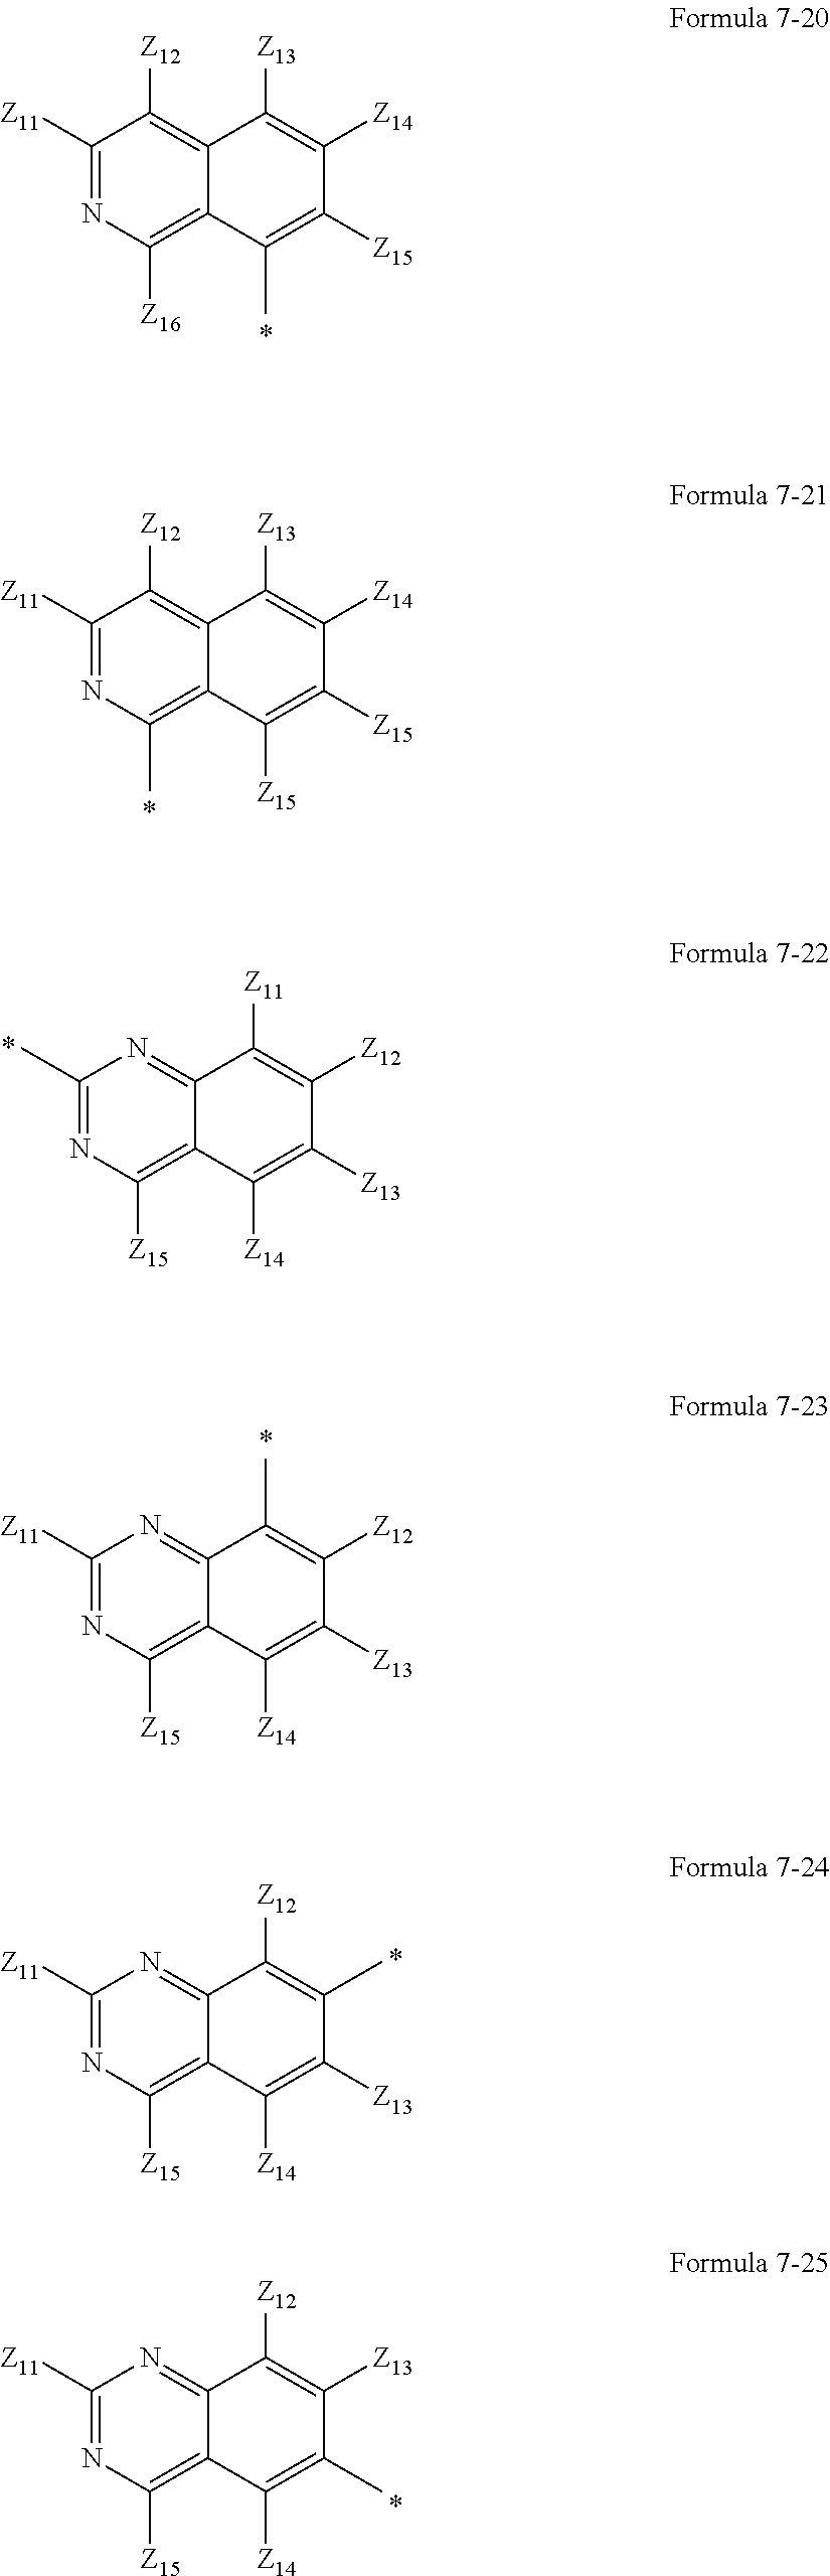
C1([Z11])=NC([Z16])=C2C(=C1[Z12])C([Z13])=C([Z14])C([Z15])=C2C.C1([Z11])=NC(C)=C2C(=C1[Z12])C([Z13])=C([Z14])C([Z15])=C2[Z15].C1(C)=NC([Z15])=C2C(=N1)C([Z11])=C([Z12])C([Z13])=C2[Z14].C1([Z11])=NC([Z15])=C2C(=N1)C(C)=C([Z12])C([Z13])=C2[Z14].C1([Z11])=NC([Z15])=C2C(=N1)C([Z12])=C(C)C([Z13])=C2[Z14].C1([Z11])=NC([Z15])=C2C(=N1)C([Z12])=C([Z13])C(C)=C2[Z14]
